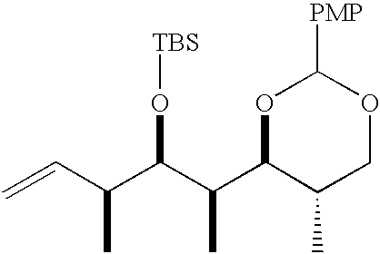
O1C(C(C(C(C=C)C)O[TBS])C)C(C)COC1[PMP]
